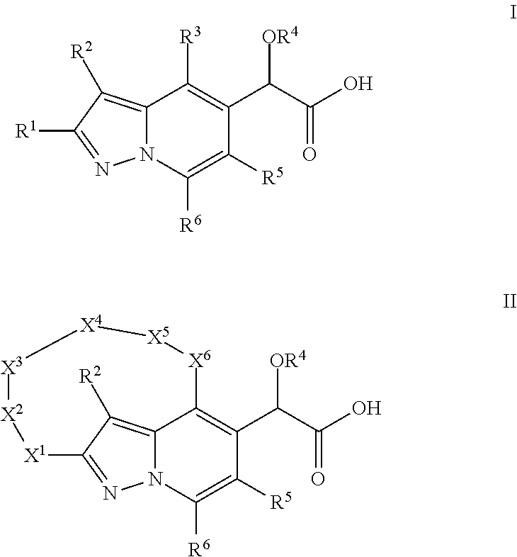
C12=C([R2])C([R1])=NN1C([R6])=C([R5])C(C(C(O)=O)[OR4])=C2[R3].C12=C([R2])C3=NN1C([R6])=C([R5])C(C(C(O)=O)[OR4])=C2[X6][X5][X4][X3][X2][X1]3
